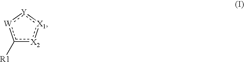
c1([R1])[X2]:[X1]:[Y]:[W]1
